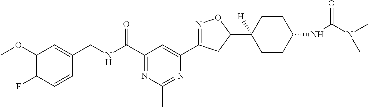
C1=CC(F)=C(OC)C=C1CNC(C1=NC(C)=NC(C2=NOC(C3([H])CCC(NC(N(C)C)=O)CC3)C2)=C1)=O
